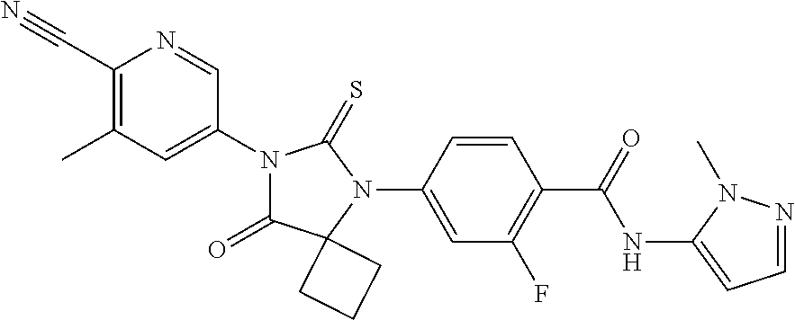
C1(C#N)=C(C)C=C(N2C(=O)C3(N(C4=CC(F)=C(C(=O)NC5=CC=NN5C)C=C4)C2=S)CCC3)C=N1
